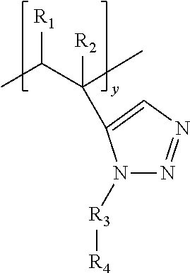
N1([R3][R4])N=NC=C1C(C(C)[R1])(C)[R2]
